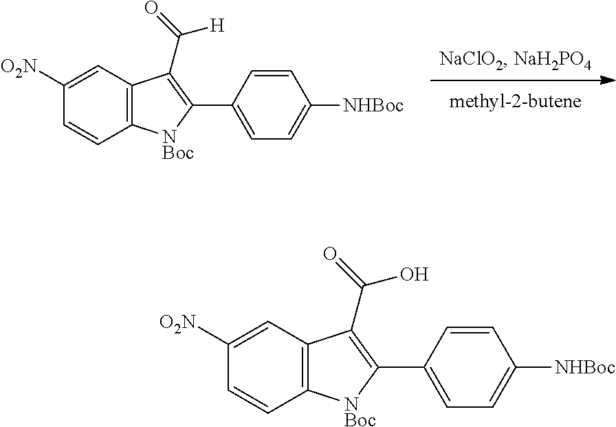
C1([O2N])=CC2=C([NBoc]C(C3=CC=C([NHBoc])C=C3)=C2C(=O)[H])C=C1.C1([O2N])=CC2=C([NBoc]C(C3=CC=C([NHBoc])C=C3)=C2C(=O)O)C=C1
